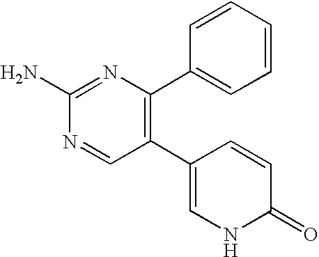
C1(C2=C(C3=CC=CC=C3)N=C(N)N=C2)=CNC(=O)C=C1
